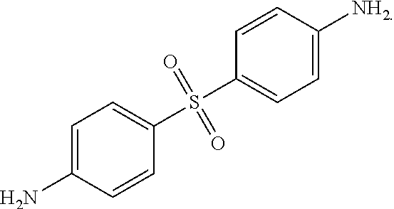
C1(S(C2=CC=C(N)C=C2)(=O)=O)=CC=C([NH2])C=C1
